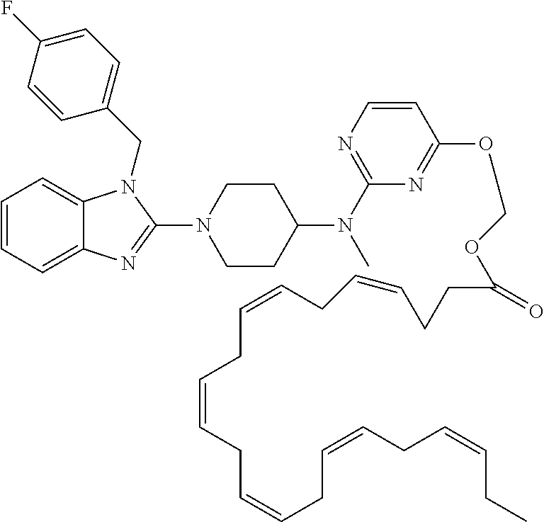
C1=CC=C2C(=C1)N(CC1=CC=C(F)C=C1)C(N1CCC(N(C)C3=NC=CC(OCOC(CCC=CCC=CCC=CCC=CCC=CCC=CCC)=O)=N3)CC1)=N2
